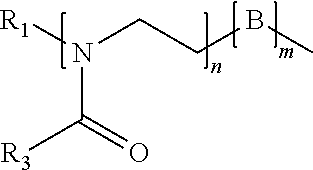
[R1]N(CCBC)C(=O)[R3]
